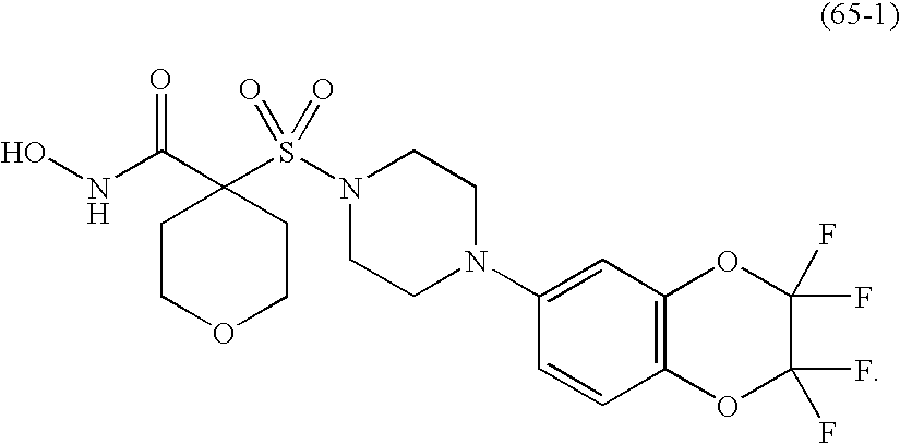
C1(C(NO)=O)(S(=O)(=O)N2CCN(C3=CC4=C(C=C3)OC(F)(F)C(F)(F)O4)CC2)CCOCC1
